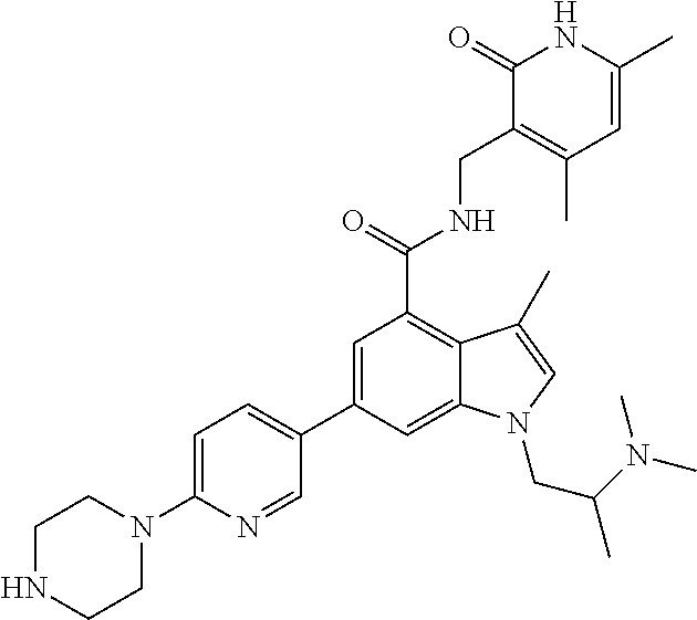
C1(C2=CC(C(NCC3=C(C)C=C(C)NC3=O)=O)=C3C(=C2)N(CC(N(C)C)C)C=C3C)=CC=C(N2CCNCC2)N=C1
